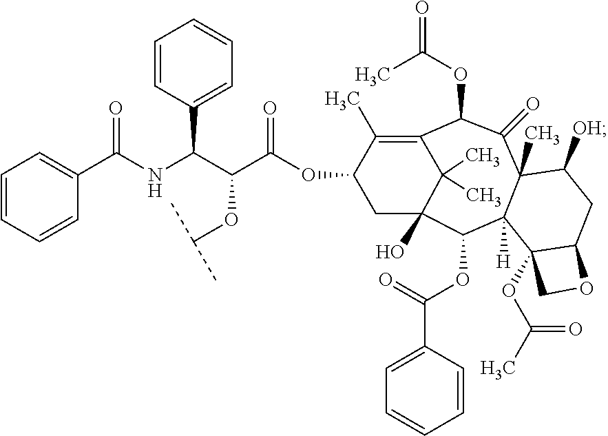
C1=CC=CC(C(NC(C(C(OC2CC3(O)C(C)(C)C(=C2C)C(OC(C)=O)C(=O)C2(C)C([H])(C3OC(=O)C3=CC=CC=C3)C3(OC(=O)C)C(CC2[OH])OC3)=O)OC(C)C)C2=CC=CC=C2)=O)=C1
